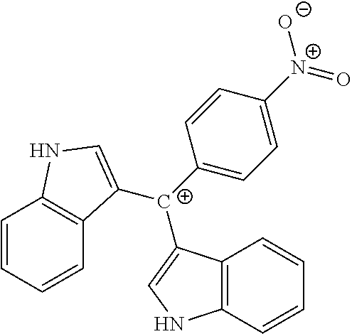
C12=C(C=CC=C1)NC=C2[C+](C1=CC=C([N+](=O)[O-])C=C1)C1=CNC2=C1C=CC=C2
